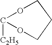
C1([C2H5])OCCCO1
